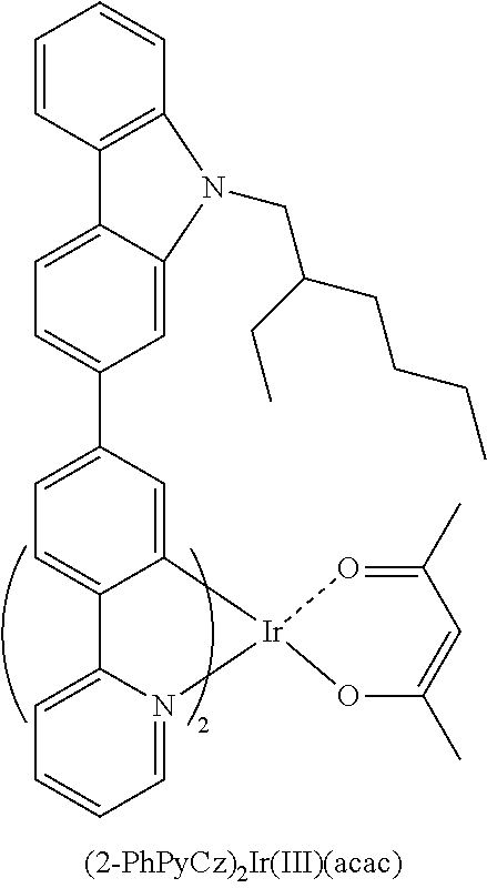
C12=C(C=CC=C1)N(CC(CC)CCCC)C1=CC(C3=CC=C4C(=C3)[Ir]3(N5=CC=CC=C45)OC(C)=CC(C)=O3)=CC=C21
